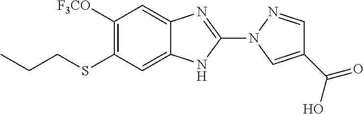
S(C1=C([F3CO])C=C2C(=C1)NC(N1N=CC(C(=O)O)=C1)=N2)CCC
